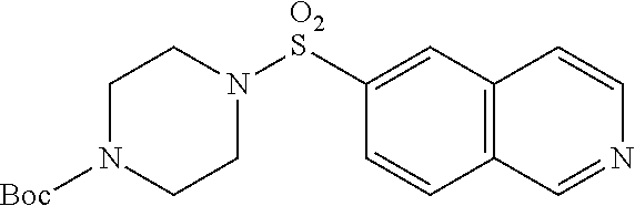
C12=C(C=C([O2S]N3CCN([Boc])CC3)C=C1)C=CN=C2
